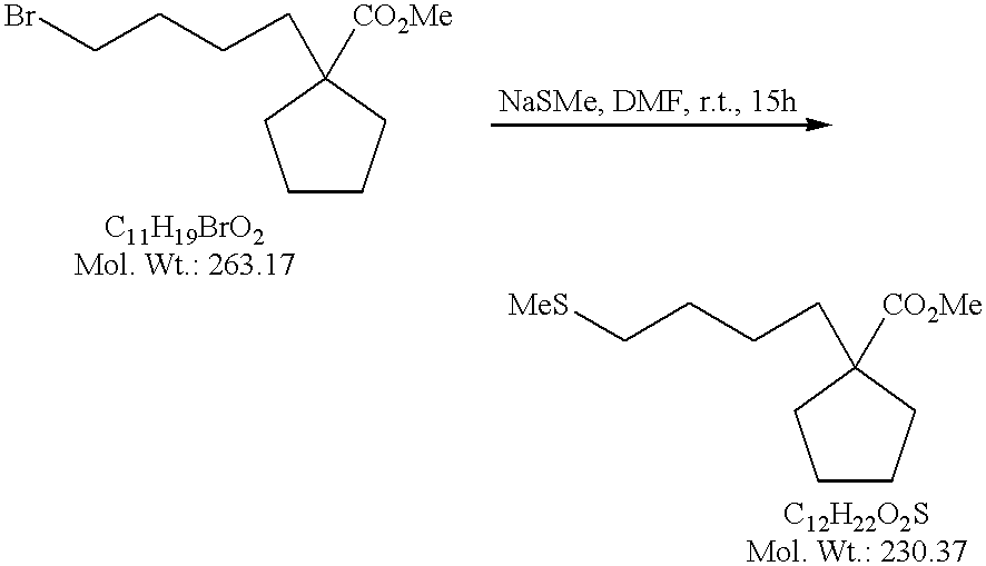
C1CCC([CO2Me])(CCCC[MeS])C1.C1CCC([CO2Me])(CCCCBr)C1
